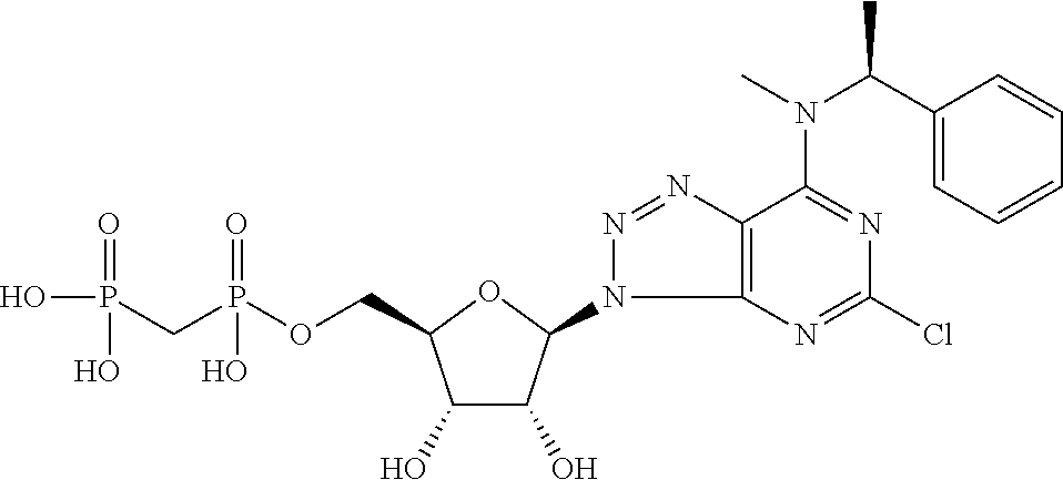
C1(O)C(O)C(N2C3=C(N=N2)C(N(C(C2=CC=CC=C2)C)C)=NC(Cl)=N3)OC1COP(CP(O)(=O)O)(=O)O
